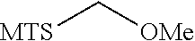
[MTS]C[OMe]
